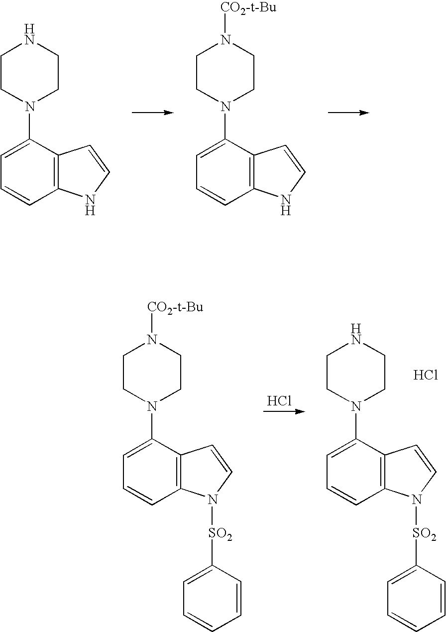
C12=C(C(N3CCNCC3)=CC=C1)C=CN2.C12=C(C(N3CCN([CO2-t-Bu])CC3)=CC=C1)C=CN2.C12=C(C(N3CCNCC3)=CC=C1)C=CN2[SO2]C1=CC=CC=C1.Cl.Cl.C12=C(C(N3CCN([CO2-t-Bu])CC3)=CC=C1)C=CN2[SO2]C1=CC=CC=C1
